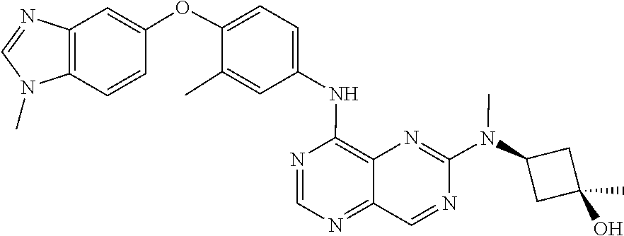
C1=NC(NC2=CC=C(OC3=CC4=C(N(C)C=N4)C=C3)C(C)=C2)=C2N=C(N(C)C3CC(O)(C)C3)N=CC2=N1
